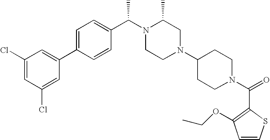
C1(Cl)=CC(Cl)=CC(C2=CC=C(C(N3CCN(C4CCN(C(=O)C5=C(OCC)C=CS5)CC4)CC3C)C)C=C2)=C1
